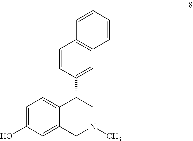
C1=CC=CC2=C1C=CC(C1C3=CC=C(O)C=C3CN(C)C1)=C2
